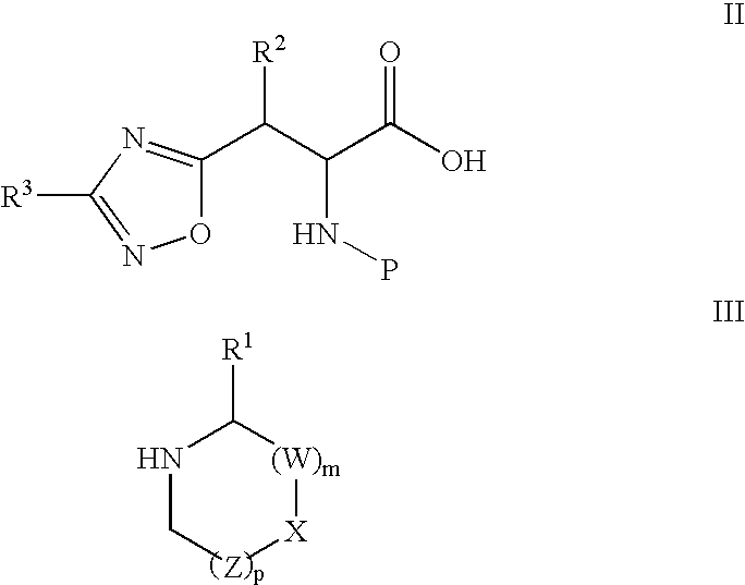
O1C(C(C(C(O)=O)NP)[R2])=NC([R3])=N1.N1C[Z][X][(W)m]C1[R1]
